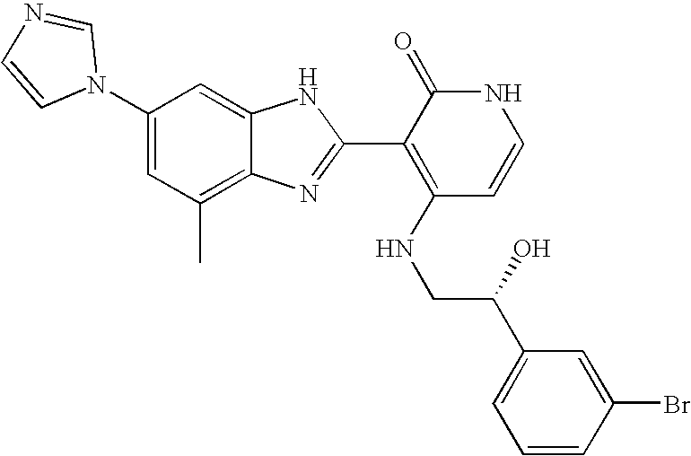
C1(C)=C2C(=CC(N3C=NC=C3)=C1)NC(C1=C(NCC(C3=CC=CC(Br)=C3)O)C=CNC1=O)=N2
